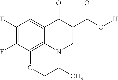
C1(F)=C(F)C=C2C3=C1OCC(C)N3C=C(C(O[H])=O)C2=O
